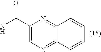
NC(C1=CN=C2C(=N1)C=CC=C2)=O
